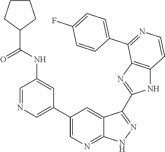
C1=NC=C(C2=CN=C3C(=C2)C(C2=NC4=C(N2)C=CN=C4C2=CC=C(F)C=C2)=NN3)C=C1NC(C1CCCC1)=O
